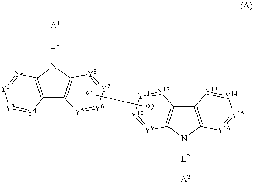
C12=C(N([L1][A1])C3=C1[Y5]=[Y6][Y7]=[Y8]3)[Y1]=[Y2][Y3]=[Y4]2.C12=C(N([L2][A2])C3=C1[Y13]=[Y14][Y15]=[Y16]3)[Y9]=[Y10][Y11]=[Y12]2.[*1][*2]
